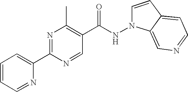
N1(NC(C2=C(C)N=C(C3=CC=CC=N3)N=C2)=O)C=CC2=CC=NC=C12
